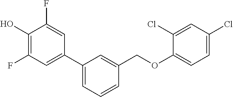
C1(C2=CC(F)=C(O)C(F)=C2)=CC=CC(COC2=CC=C(Cl)C=C2Cl)=C1
